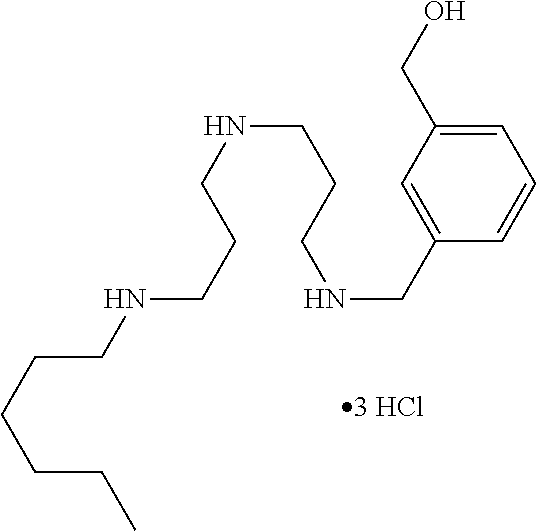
C1=C(CO)C=C(CNCCCNCCCNCCCCCC)C=C1
